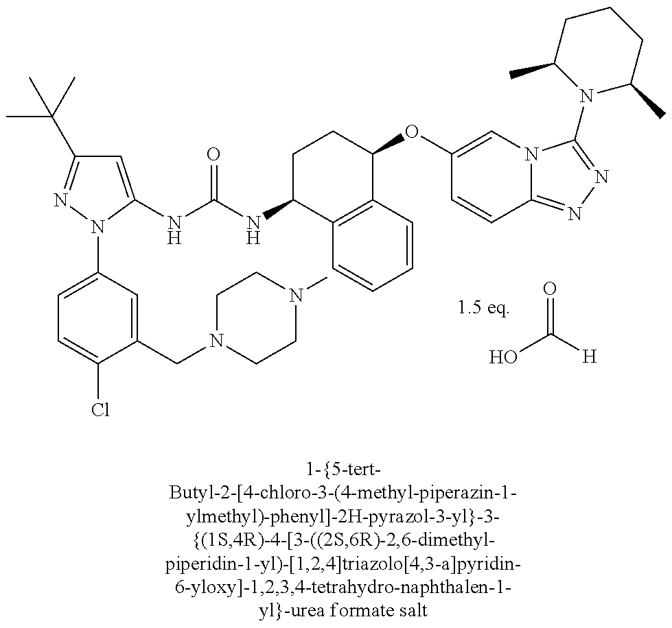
OC(=O)[H].C1=C(NC(=O)NC2C3=C(C(OC4=CN5C(=NN=C5N5C(C)CCCC5C)C=C4)CC2)C=CC=C3)N(C2=CC=C(Cl)C(CN3CCN(C)CC3)=C2)N=C1C(C)(C)C
